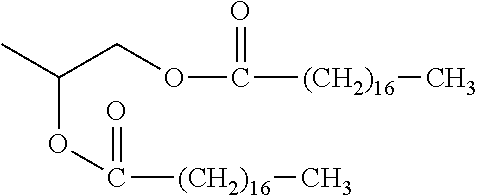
CC(COC(=O)[(CH2)16]C)OC([(CH2)16]C)=O
